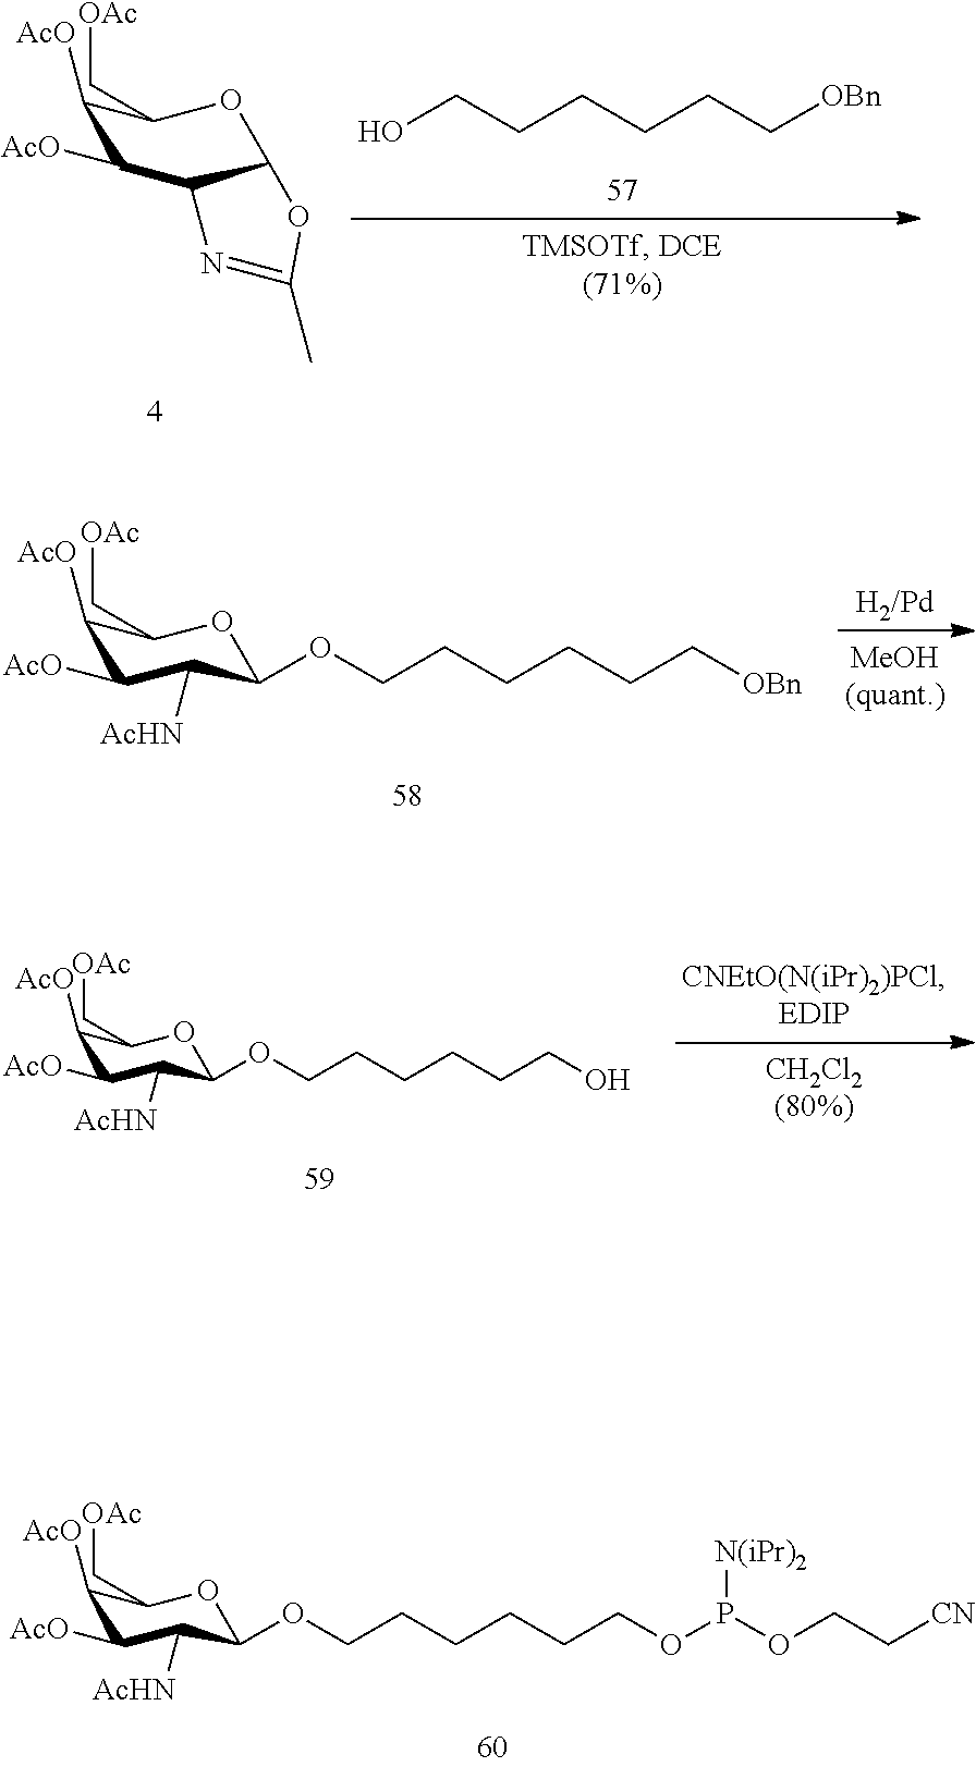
C1([AcO])C([AcO])C([AcHN])C(OCCCCCCO)OC1C[OAc].C1([AcO])C([AcO])C([AcHN])C(OCCCCCCOP(OCC[CN])[N(iPr)2])OC1C[OAc].C1([AcO])C([AcO])C2C(OC1C[OAc])OC(C)=N2.OCCCCCC[OBn].C1([AcO])C([AcO])C([AcHN])C(OCCCCCC[OBn])OC1C[OAc]
